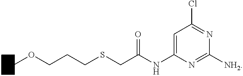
COCCCSCC(NC1=CC(Cl)=NC([NH2])=N1)=O
